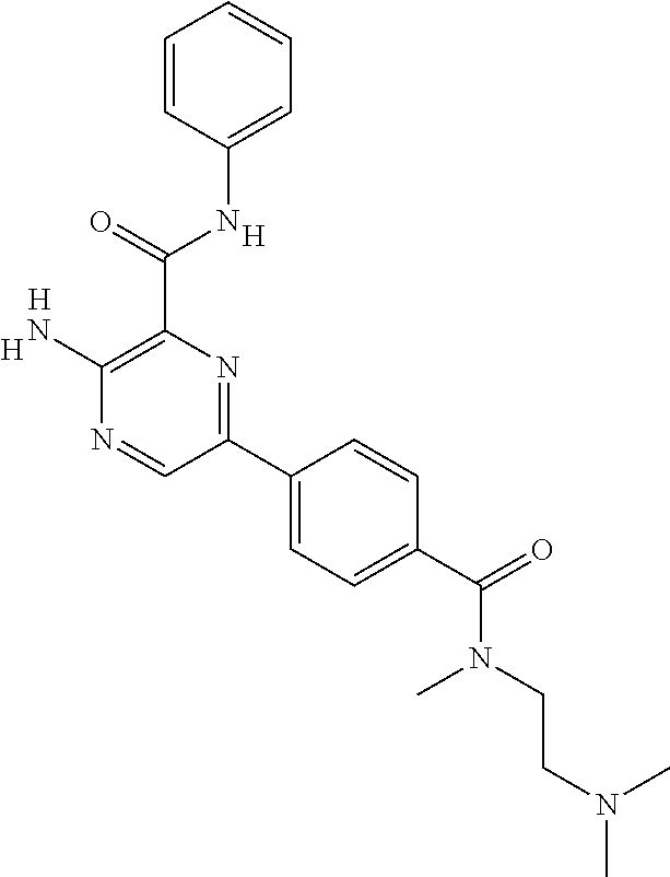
[H].C1(N)=C(C(NC2=CC=CC=C2)=O)N=C(C2=CC=C(C(N(CCN(C)C)C)=O)C=C2)C=N1.[H].[H]
